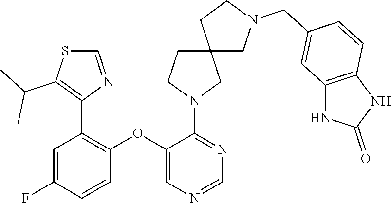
C1=C(F)C=CC(OC2=CN=CN=C2N2CC3(CC2)CN(CC2=CC4=C(C=C2)NC(=O)N4)CC3)=C1C1=C(C(C)C)SC=N1
